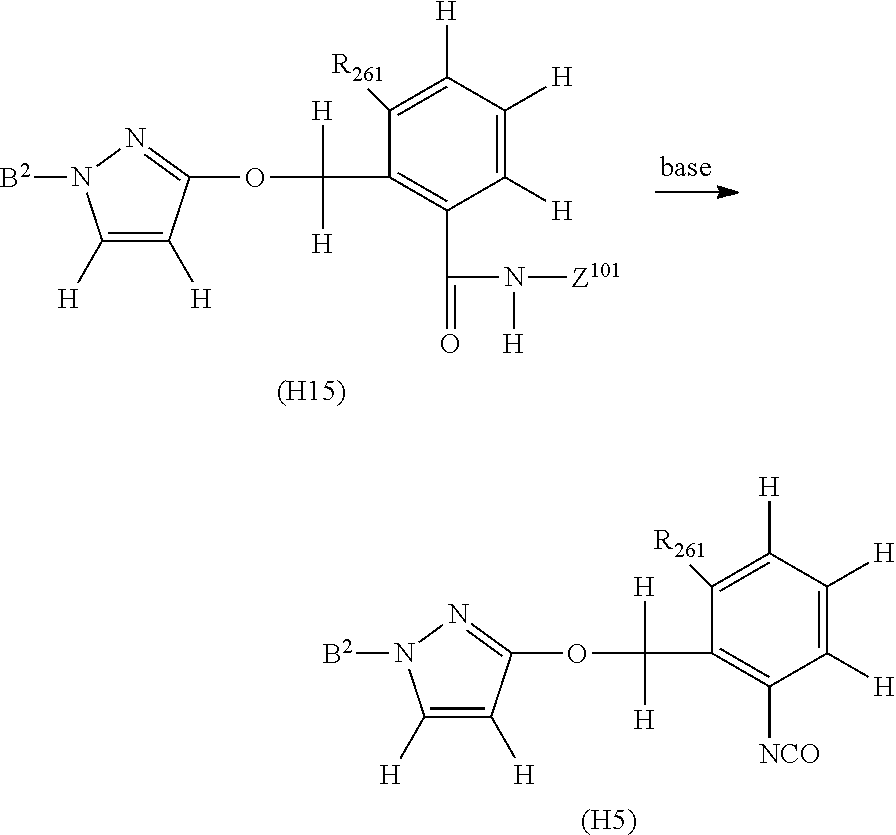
C1([H])=C([H])C([H])=C([R261])C(C([H])([H])OC2=NN([B2])C([H])=C2[H])=C1[NCO].[(H5)].C1([H])=C([H])C([H])=C([R261])C(C([H])([H])OC2=NN([B2])C([H])=C2[H])=C1C(N([Z101])[H])=O.[(H15)]
